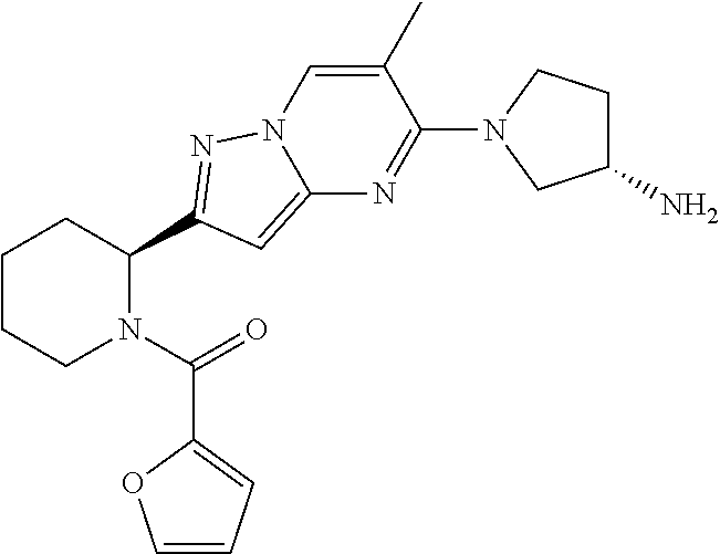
C1CCN(C(=O)C2=CC=CO2)C(C2=NN3C(=C2)N=C(N2CC(N)CC2)C(C)=C3)C1
